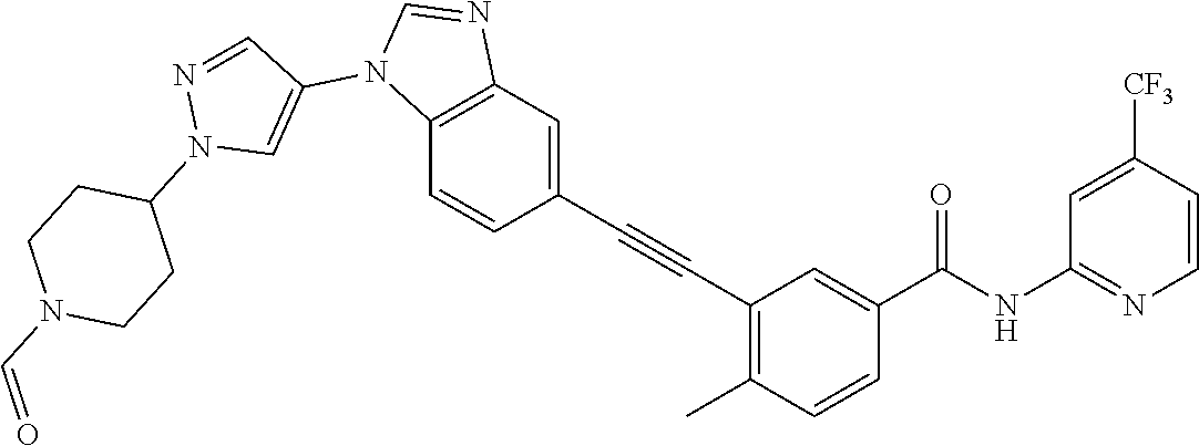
C1=CC([CF3])=CC(NC(C2=CC(C#CC3=CC4=C(C=C3)N(C3=CN(C5CCN(C=O)CC5)N=C3)C=N4)=C(C)C=C2)=O)=N1
